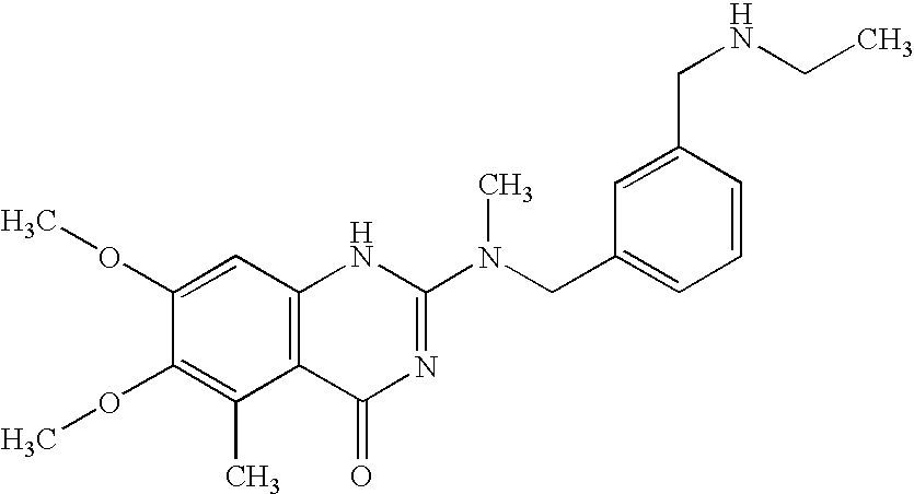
C1(OC)=CC2=C(C(C)=C1OC)C(=O)N=C(N(CC1=CC=CC(CNCC)=C1)C)N2
